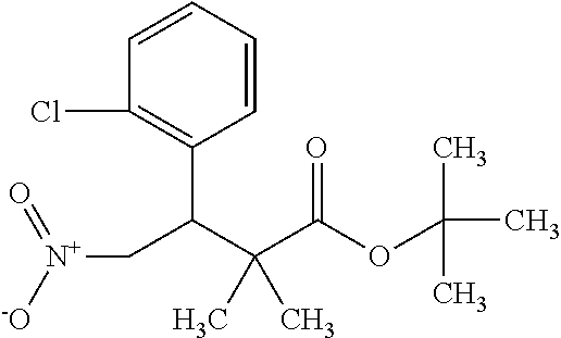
C1=CC=CC(C(C(C(OC(C)(C)C)=O)(C)C)C[N+]([-O])=O)=C1Cl
